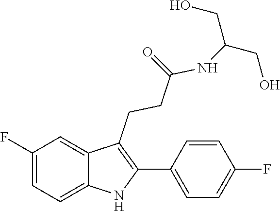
C1=C(F)C=C2C(CCC(=O)NC(CO)CO)=C(C3=CC=C(F)C=C3)NC2=C1
